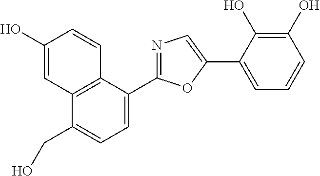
C1=C(C2=NC=C(C3=CC=CC(O)=C3O)O2)C2=C(C(CO)=C1)C=C(O)C=C2
